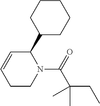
C1(C2C=CCCN2C(C(CC)(C)C)=O)CCCCC1
